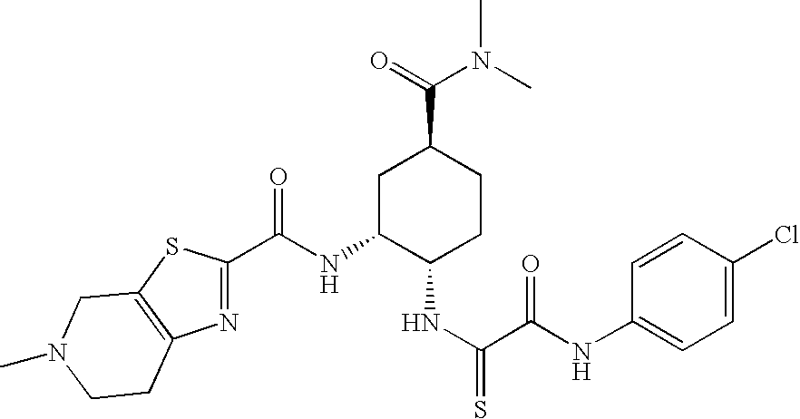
C(NC1C(NC(=S)C(=O)NC2=CC=C(Cl)C=C2)CCC(C(=O)N(C)C)C1)(=O)C1=NC2=C(S1)CN(C)CC2
